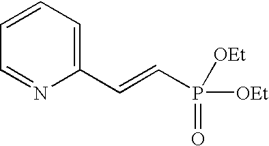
C1=CC=C(C=CP(=O)([OEt])[OEt])N=C1
